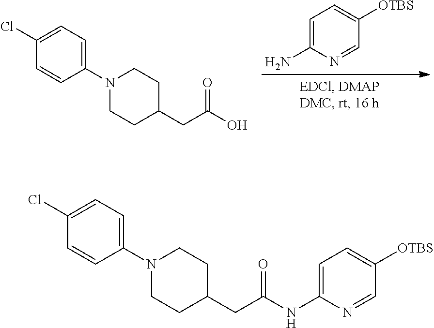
C1=C(N)N=CC([OTBS])=C1.OC(CC1CCN(C2=CC=C(Cl)C=C2)CC1)=O.N(C(CC1CCN(C2=CC=C(Cl)C=C2)CC1)=O)C1=CC=C([OTBS])C=N1
